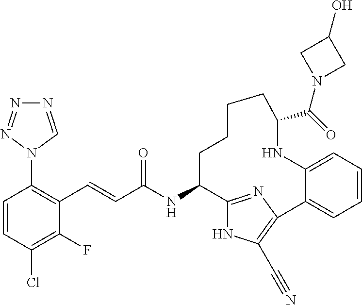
C(C(NC1C2=NC(=C(C#N)N2)C2=CC=CC=C2NC(C(=O)N2CC(O)C2)CCCC1)=O)=CC1=C(N2C=NN=N2)C=CC(Cl)=C1F
